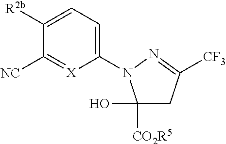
C1([R2b])=CC=C(N2C(O)([CO2R5])CC([CF3])=N2)[X]=C1[NC]
